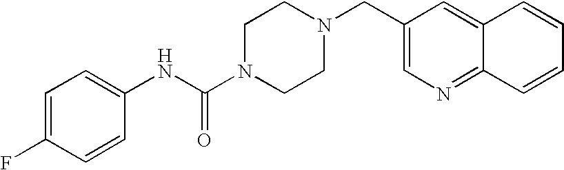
C1=C(F)C=CC(NC(N2CCN(CC3=CN=C4C(=C3)C=CC=C4)CC2)=O)=C1
